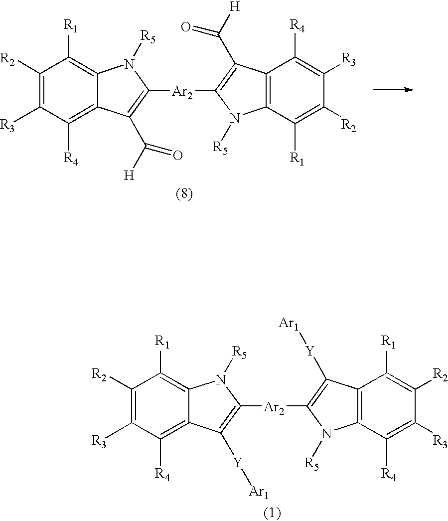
C1([R2])=C([R3])C([R4])=C2C(=C1[R1])N([R5])C([Ar2]C1=C(C(=O)[H])C3=C(C([R1])=C([R2])C([R3])=C3[R4])N1[R5])=C2C(=O)[H].C1([R2])=C([R3])C([R4])=C2C(=C1[R1])N([R5])C([Ar2]C1=C([Y][Ar1])C3=C(C([R4])=C([R3])C([R2])=C3[R1])N1[R5])=C2[Y][Ar1]
